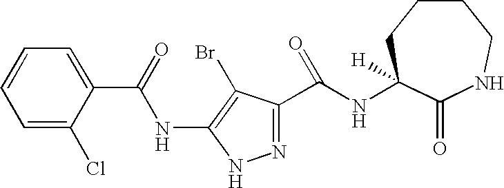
C1=C(Cl)C(C(=O)NC2=C(Br)C(C(NC3([H])CCCCNC3=O)=O)=NN2)=CC=C1
